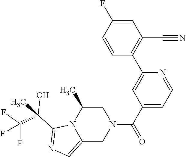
C1=CC(F)=CC(C#N)=C1C1=CC(C(=O)N2CC(C)N3C(=CN=C3C(C)(C(F)(F)F)O)C2)=CC=N1
